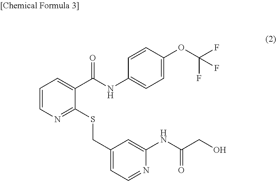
C1=CN=C(SCC2=CC=NC(NC(CO)=O)=C2)C(C(NC2=CC=C(OC(F)(F)F)C=C2)=O)=C1
